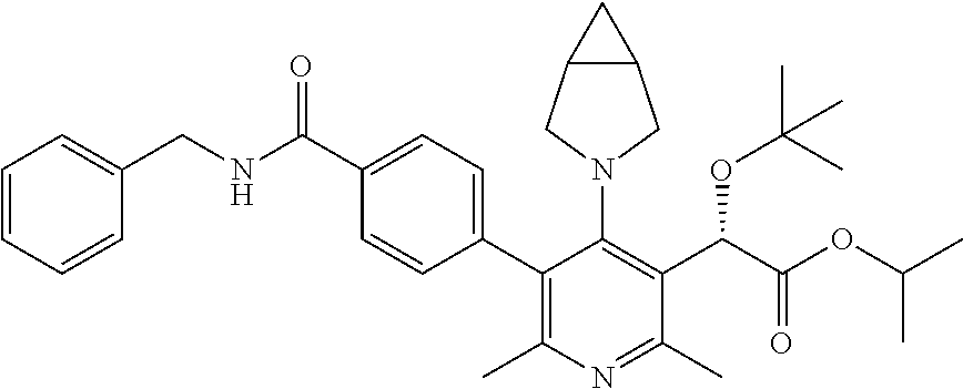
C1(C2=CC=C(C(NCC3=CC=CC=C3)=O)C=C2)=C(C)N=C(C)C(C(C(OC(C)C)=O)OC(C)(C)C)=C1N1CC2C(C1)C2
